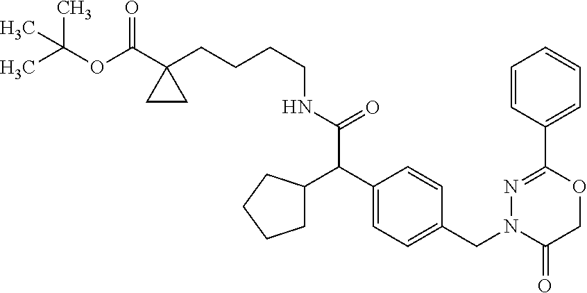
C(OC(=O)C1(CCCCNC(=O)C(C2=CC=C(CN3C(=O)COC(C4=CC=CC=C4)=N3)C=C2)C2CCCC2)CC1)(C)(C)C
